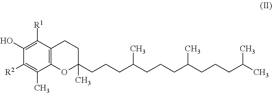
C1(O)=C([R1])C2=C(C(C)=C1[R2])OC(C)(CCCC(CCCC(CCCC(C)C)C)C)CC2
